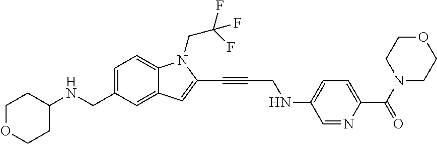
C1=C(CNC2CCOCC2)C=C2C(=C1)N(CC(F)(F)F)C(C#CCNC1=CC=C(C(N3CCOCC3)=O)N=C1)=C2
